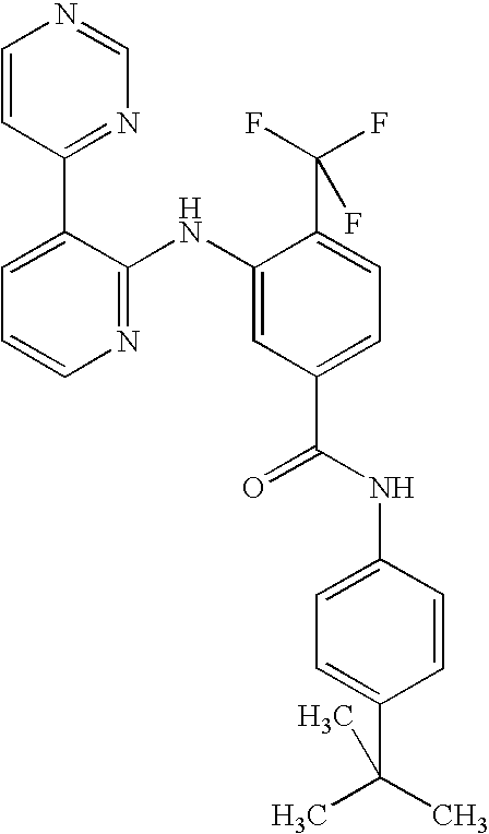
N1=C(NC2=CC(C(NC3=CC=C(C(C)(C)C)C=C3)=O)=CC=C2C(F)(F)F)C(C2=NC=NC=C2)=CC=C1
